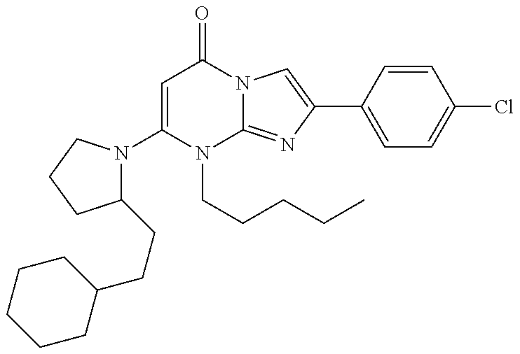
C1(N2C(CCC3CCCCC3)CCC2)=CC(=O)N2C(=NC(C3=CC=C(Cl)C=C3)=C2)N1CCCCC
